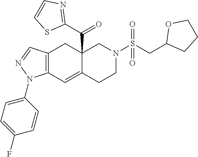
C12=C(C=C3C(C(C4=NC=CS4)=O)(C1)CN(S(CC1CCCO1)(=O)=O)CC3)N(C1=CC=C(F)C=C1)N=C2
